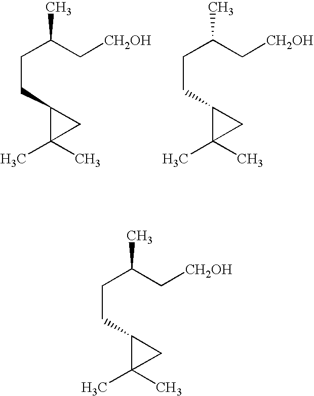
C(CC1C(C)(C)C1)C(C)C[CH2OH].C(CC1C(C)(C)C1)C(C)C[CH2OH].C(CC1C(C)(C)C1)C(C)C[CH2OH]
